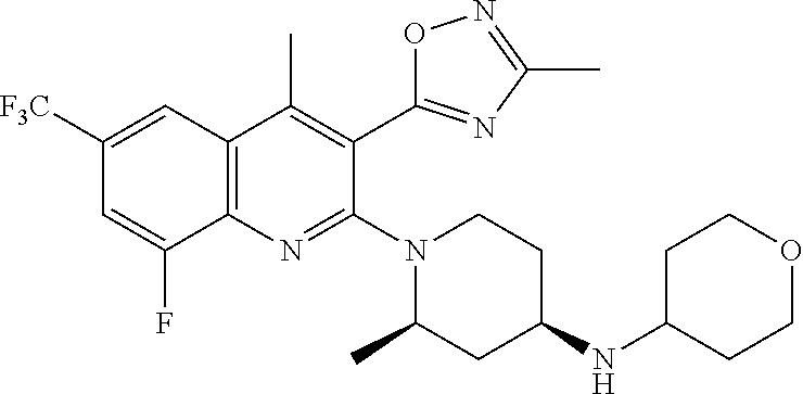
C1([F3C])=CC2=C(N=C(N3CCC(NC4CCOCC4)CC3C)C(C3=NC(C)=NO3)=C2C)C(F)=C1
